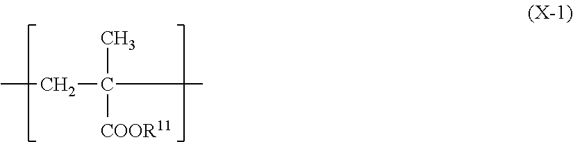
CCC(C)(C)[COOR11]
